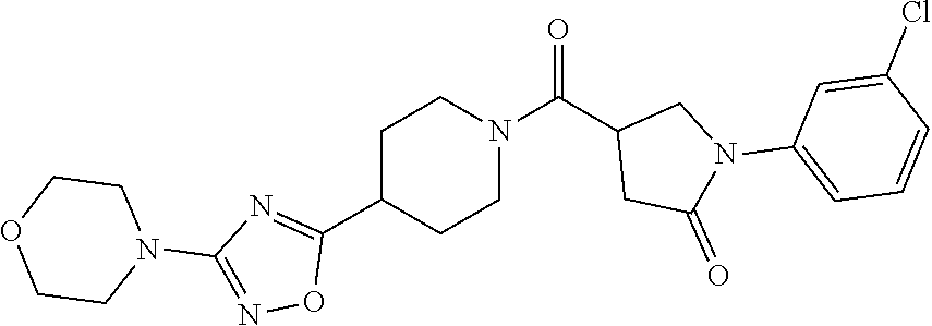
C1C(C2=NC(N3CCOCC3)=NO2)CCN(C(=O)C2CC(=O)N(C3=CC=CC(Cl)=C3)C2)C1
